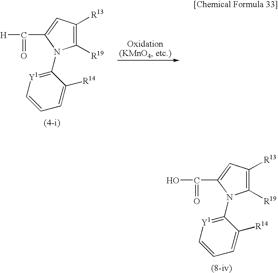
C1([R19])=C([R13])C=C(C(O)=O)N1C1=[Y1]C=CC=C1[R14].C1([R19])=C([R13])C=C(C([H])=O)N1C1=[Y1]C=CC=C1[R14]
